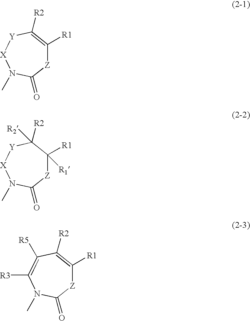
[Z]1C([R1])=C([R2])[Y][X]N(C)C1=O.[Z]1C([R1])([R1])C([R2])([R2])[Y][X]N(C)C1=O.[Z]1C([R1])=C([R2])C([R5])=C([R3])N(C)C1=O
